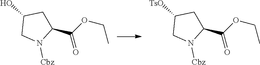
C1(C(OCC)=O)CC(O)CN1[Cbz].C1(C(OCC)=O)CC([TsO])CN1[Cbz]
